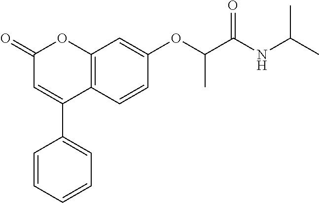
C12=C(C=CC(OC(C(NC(C)C)=O)C)=C1)C(C1=CC=CC=C1)=CC(=O)O2
